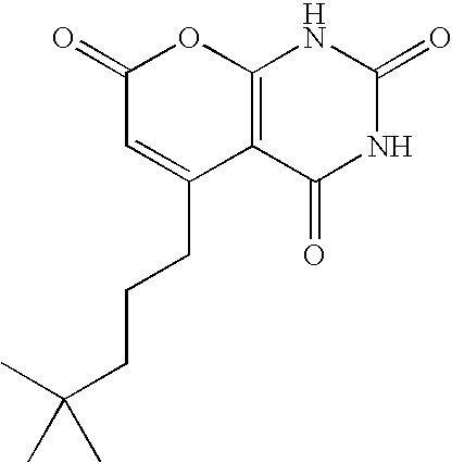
C1(=O)C=C(CCCC(C)(C)C)C2=C(O1)NC(=O)NC2=O
